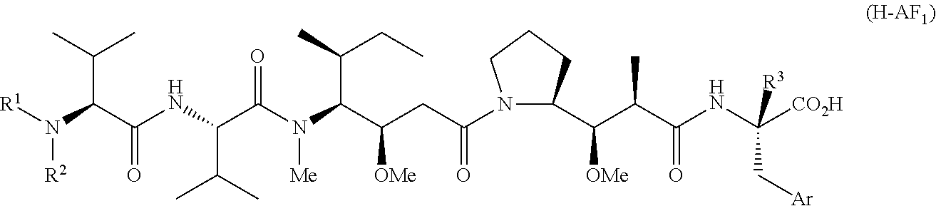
N1(C(CC(C(N(C(C(NC(C(N([R1])[R2])C(C)C)=O)C(C)C)=O)[Me])C(CC)C)[OMe])=O)C(C(C(C(NC([R3])(C[Ar])[CO2H])=O)C)[OMe])CCC1
